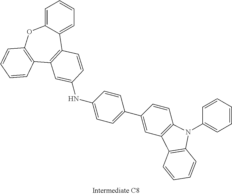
C1=C2C(=CC=C1)C1=C(C3=C(O2)C=CC=C3)C=C(NC2=CC=C(C3=CC4=C(C=C3)N(C3=CC=CC=C3)C3=C4C=CC=C3)C=C2)C=C1
